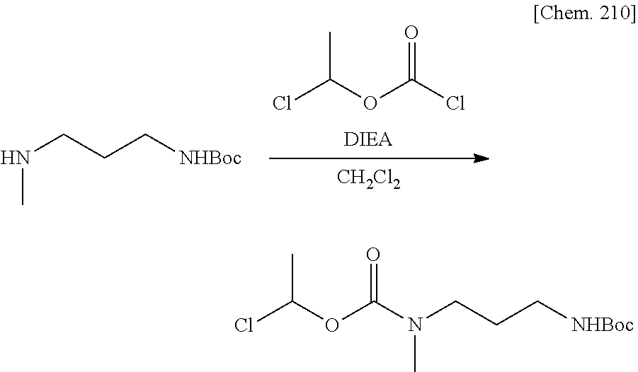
ClC(OC(Cl)=O)C.[CH2Cl2].C(CC[NHBoc])NC.ClC(OC(N(CCC[NHBoc])C)=O)C
